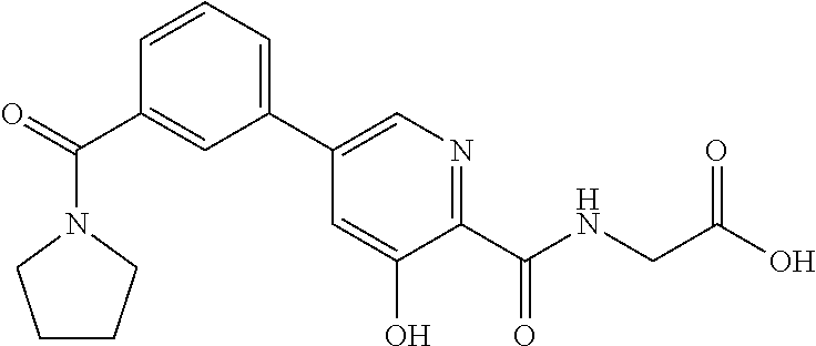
C1=CC=C(C2=CN=C(C(=O)NCC(O)=O)C(O)=C2)C=C1C(N1CCCC1)=O
